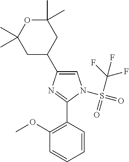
C1=C(C2CC(C)(C)OC(C)(C)C2)N=C(C2=C(OC)C=CC=C2)N1S(=O)(C(F)(F)F)=O
